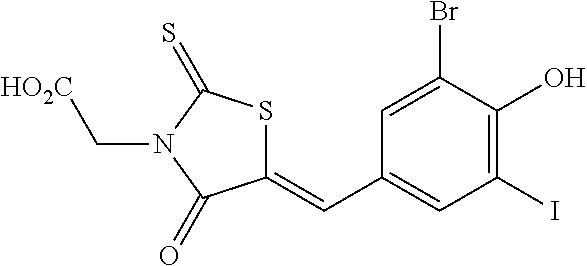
C1(=CC2=CC(I)=C(O)C(Br)=C2)SC(=S)N(C[HO2C])C1=O
